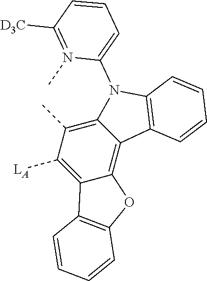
C12=C(C)C([LA])=C3C(=C1C1=C(N2C2=CC=CC([D3C])=N2C)C=CC=C1)OC1=C3C=CC=C1
